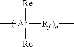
C[Ar]([Rf)n]C)([Re])[Re]
